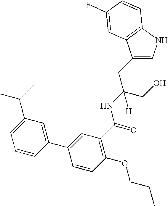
C1(CC(CO)(NC(=O)C2=C(OCCC)C=CC(C3=CC(C(C)C)=CC=C3)=C2)[H])=CNC2=C1C=C(F)C=C2
